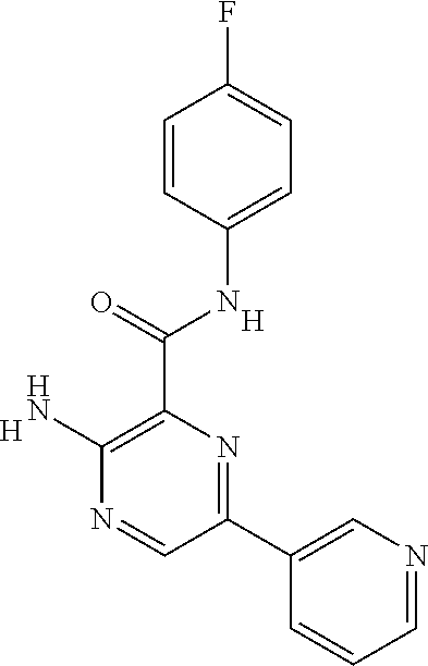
C1=NC=C(C2=NC(C(=O)NC3=CC=C(F)C=C3)=C(N)N=C2)C=C1.[H].[H]
